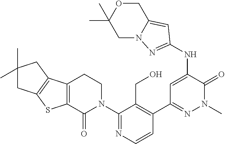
C1=CN=C(N2CCC3=C(C2=O)SC2=C3CC(C)(C)C2)C(CO)=C1C1=NN(C)C(=O)C(NC2=NN3CC(C)(C)OCC3=C2)=C1
